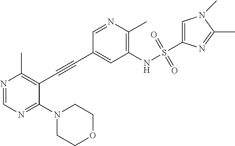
N1(C2=NC=NC(C)=C2C#CC2=CC(NS(C3=CN(C)C(C)=N3)(=O)=O)=C(C)N=C2)CCOCC1
